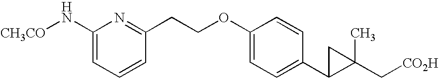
C1(N[CH3CO])=CC=CC(CCOC2=CC=C(C3C(C[CO2H])(C)C3)C=C2)=N1
